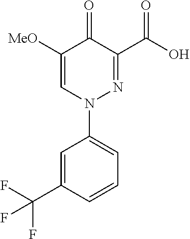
C1([MeO])=CN(C2=CC=CC(C(F)(F)F)=C2)N=C(C(=O)O)C1=O
